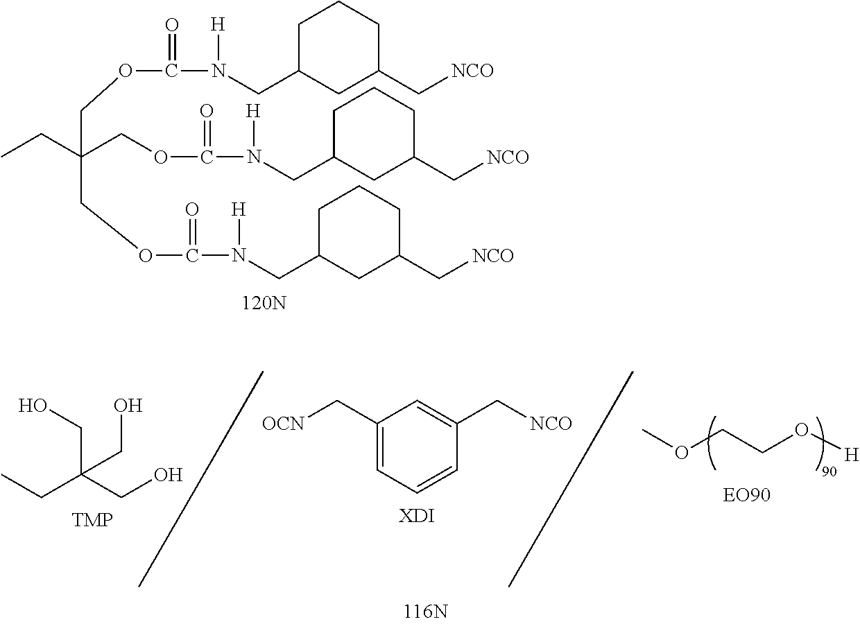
C1C(CN(C(OCC(COC(=O)N(CC2CCCC(C[NCO])C2)[H])(CC)COC(=O)N(CC2CCCC(C[NCO])C2)[H])=O)[H])CC(C[NCO])CC1.COCCO[H].CCC(CO)(CO)CO.[OCN]CC1=CC=CC(C[NCO])=C1.[XDI]
